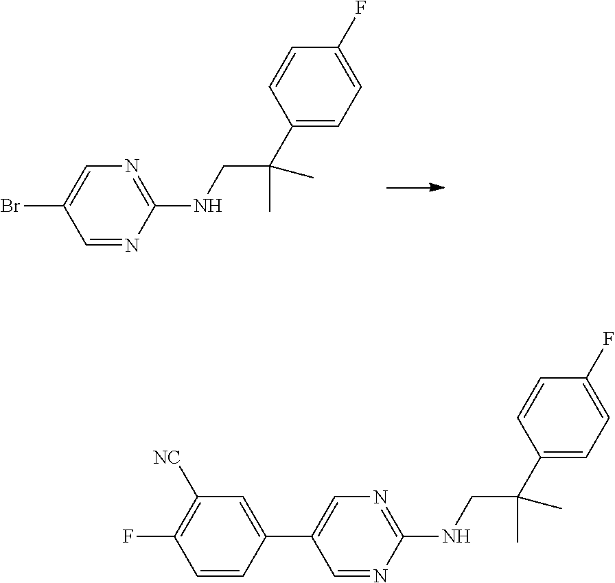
C1=C(Br)C=NC(NCC(C2=CC=C(F)C=C2)(C)C)=N1.C1=C(C2=CC([NC])=C(F)C=C2)C=NC(NCC(C2=CC=C(F)C=C2)(C)C)=N1
